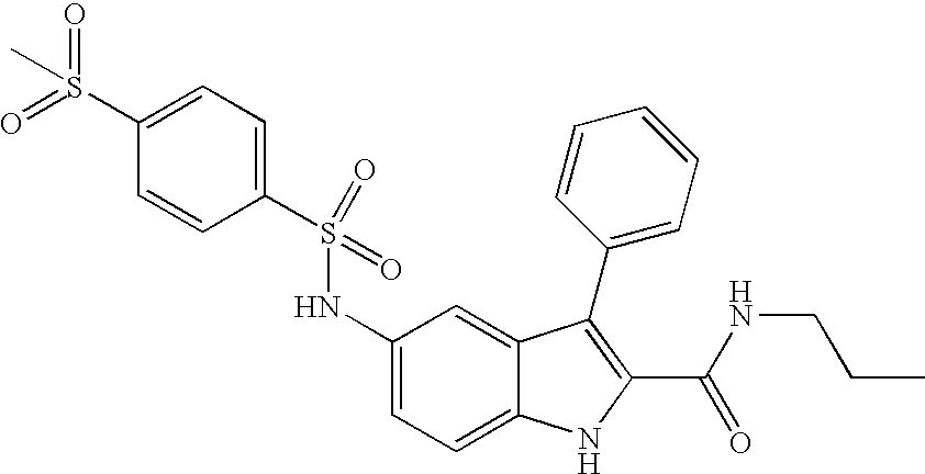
C1(S(NC2=CC=C3C(=C2)C(C2=CC=CC=C2)=C(C(NCCC)=O)N3)(=O)=O)=CC=C(S(=O)(=O)C)C=C1
